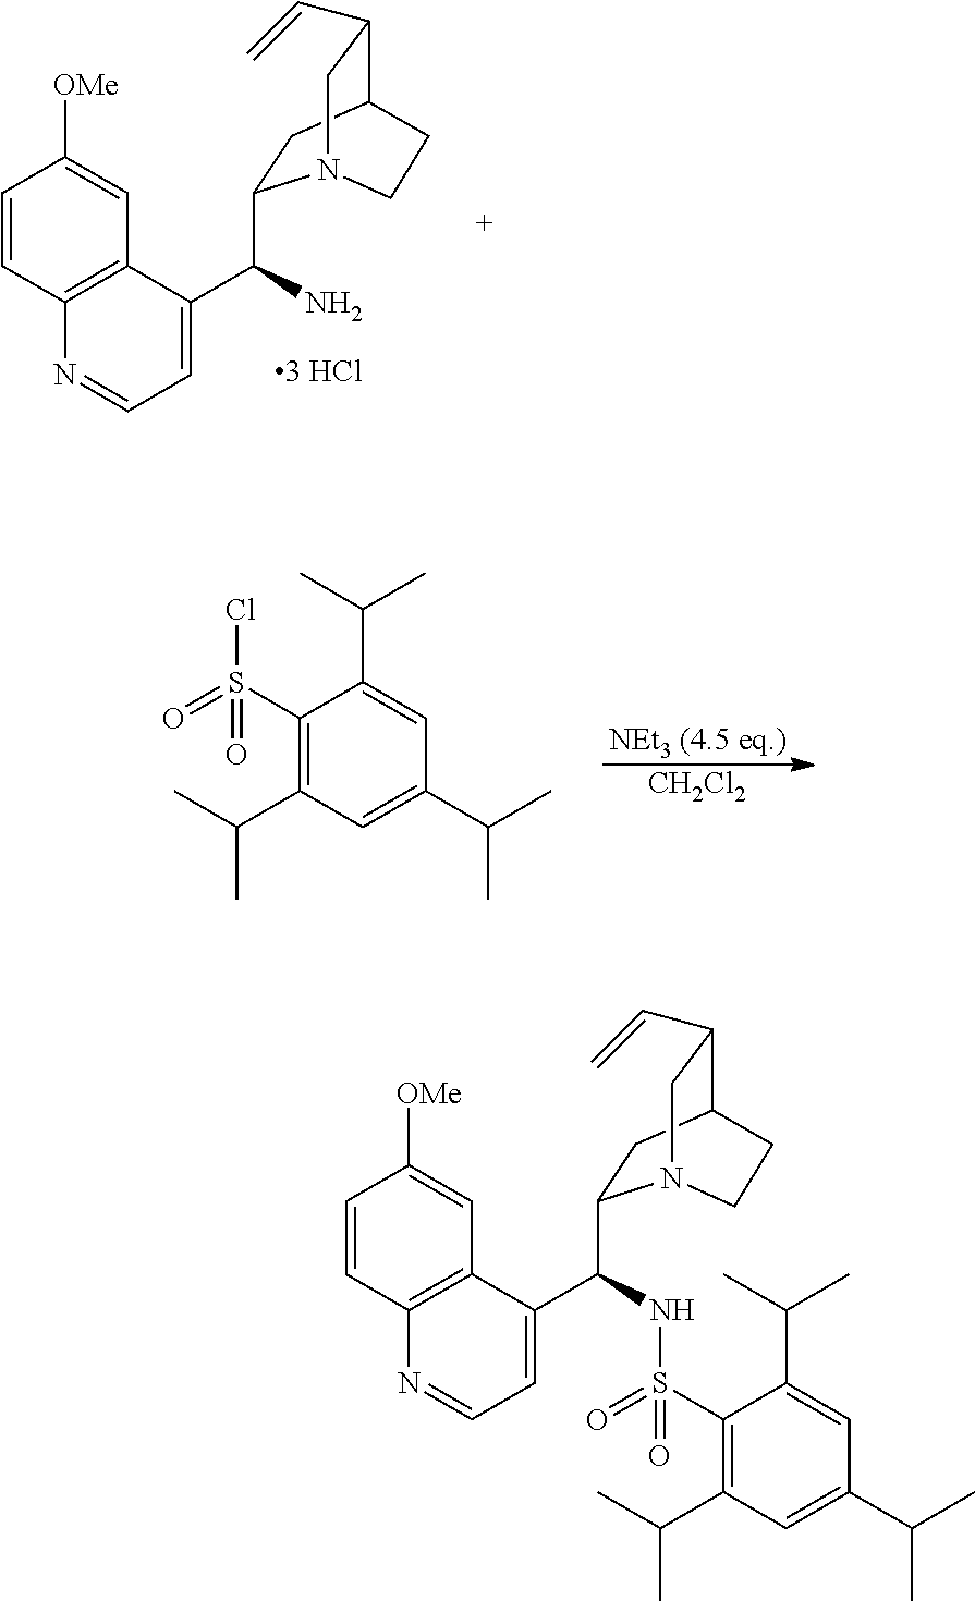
C1=CC2=C(C=C1[OMe])C(C(NS(C1=C(C(C)C)C=C(C(C)C)C=C1C(C)C)(=O)=O)C1CC3C(C=C)CN1CC3)=CC=N2.C1=CC2=C(C=C1[OMe])C(C(N)C1CC3C(C=C)CN1CC3)=CC=N2.[CH2Cl2].C1(S(=O)(Cl)=O)=C(C(C)C)C=C(C(C)C)C=C1C(C)C
